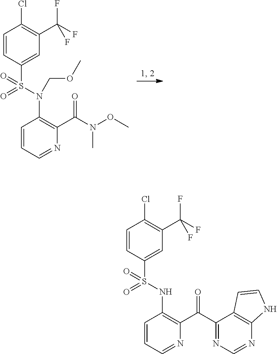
C1=CC=NC(C(N(OC)C)=O)=C1N(S(C1=CC(C(F)(F)F)=C(Cl)C=C1)(=O)=O)COC.C1=CC=NC(C(C2=NC=NC3=C2C=CN3)=O)=C1NS(C1=CC(C(F)(F)F)=C(Cl)C=C1)(=O)=O
